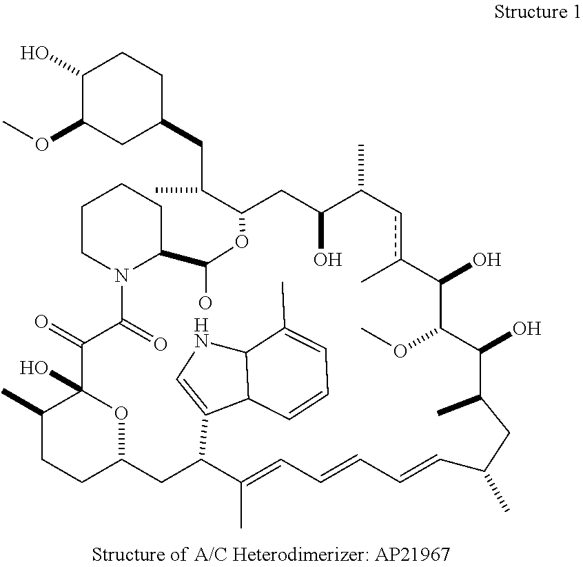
C12CC(C3=CNC4C3C=CC=C4C)C(C)=CC=CC=CC(C)CC(C)C(O)C(OC)C(O)c(C)cC(C)C(O)CC(C(CC3CCC(O)C(OC)C3)C)OC(O)C3N(C(=O)C(=O)C(O)(O1)C(C)CC2)CCCC3
